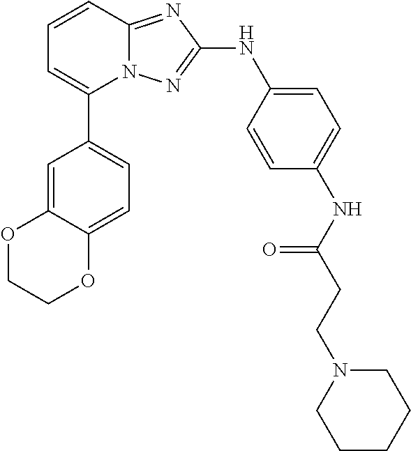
C1=CC2=NC(NC3=CC=C(NC(CCN4CCCCC4)=O)C=C3)=NN2C(C2=CC=C3C(=C2)OCCO3)=C1
